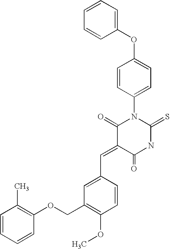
C1(OC2=CC=C(N3C(=O)C(=CC4=CC(COC5=C(C)C=CC=C5)=C(OC)C=C4)C(=O)NC3=S)C=C2)=CC=CC=C1
